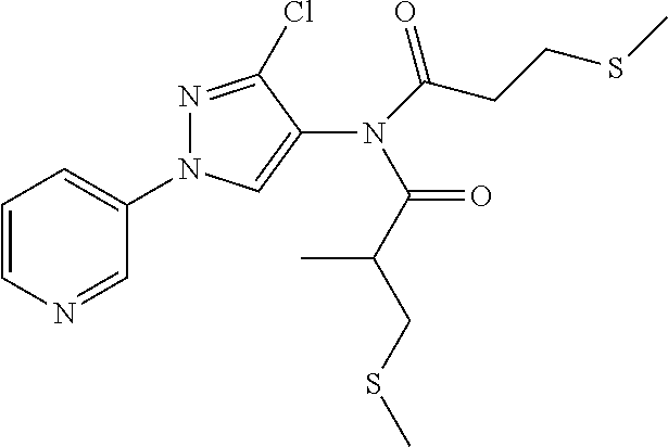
C1=CN=CC(N2N=C(Cl)C(N(C(CCSC)=O)C(=O)C(C)CSC)=C2)=C1
